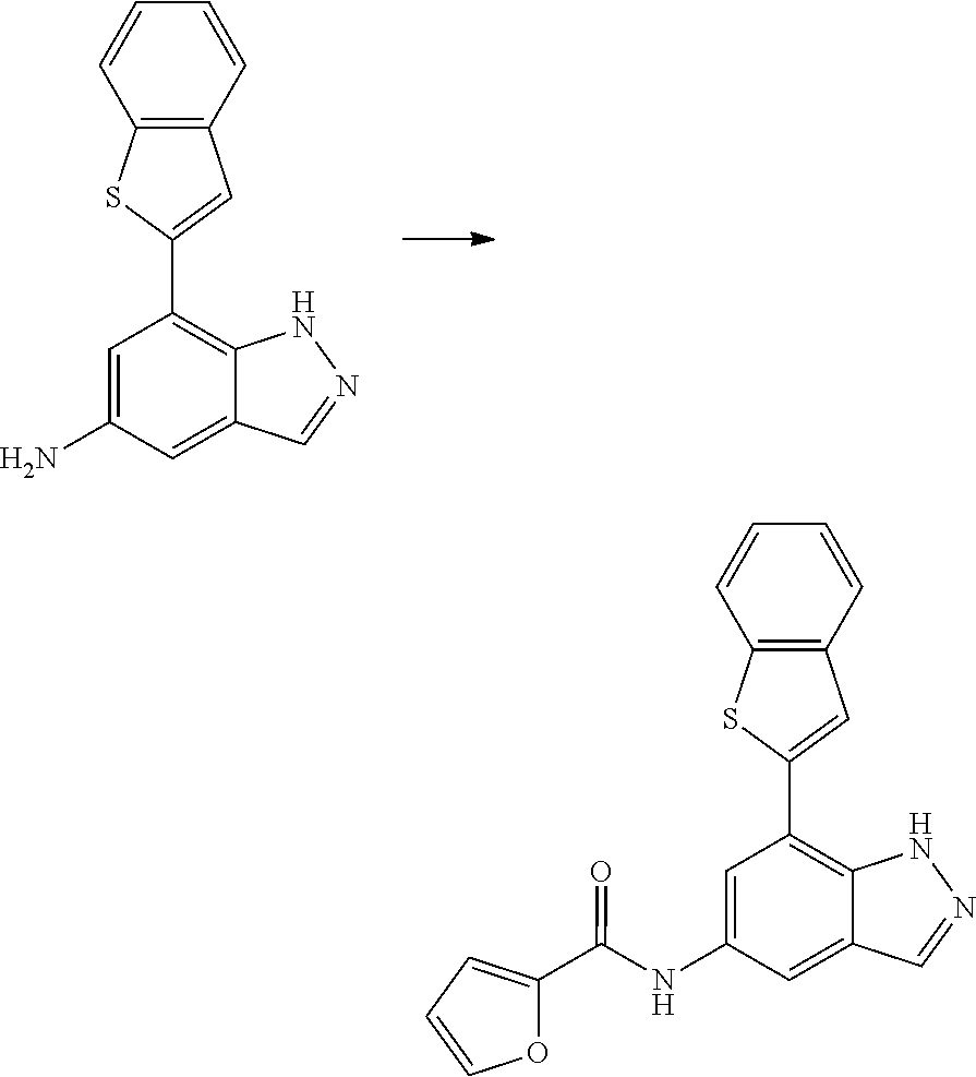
C1=C(N)C=C2C(=C1C1=CC3=C(S1)C=CC=C3)NN=C2.C1=C(NC(C2=CC=CO2)=O)C=C2C(=C1C1=CC3=C(S1)C=CC=C3)NN=C2
